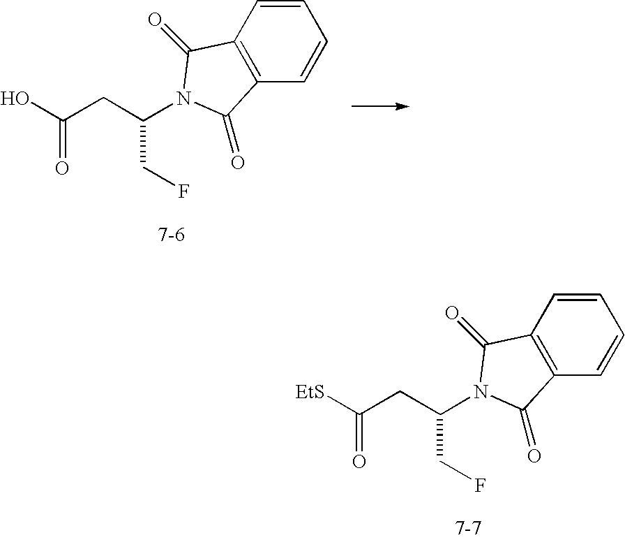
[EtS]C(CC(CF)N1C(=O)C2=C(C=CC=C2)C1=O)=O.OC(CC(CF)N1C(=O)C2=C(C=CC=C2)C1=O)=O
